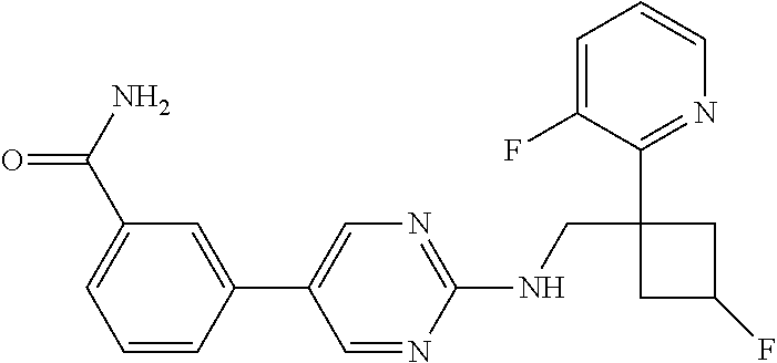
C1=CC(C2=CN=C(NCC3(C4=NC=CC=C4F)CC(F)C3)N=C2)=CC(C(=O)N)=C1
